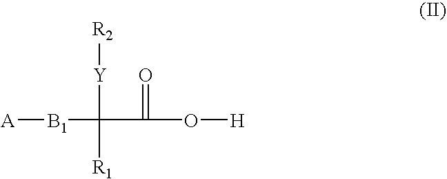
[A][B1]C([Y][R2])([R1])C(O[H])=O
